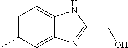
C1=C(C)C=C2C(=C1)NC(CO)=N2
